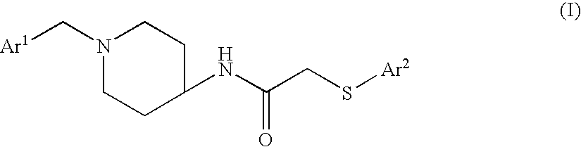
N1(C[Ar1])CCC(NC(CS[Ar2])=O)CC1
